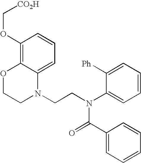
C1=C2C(=C(OC[CO2H])C=C1)OCCN2CCN(C1=CC=CC=C1[Ph])C(=O)C1=CC=CC=C1
